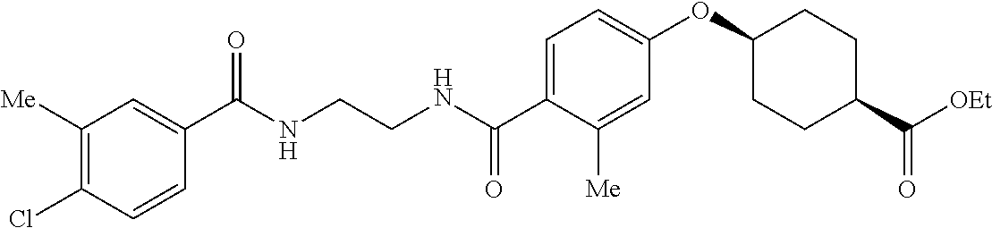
C1([Me])=C(Cl)C=CC(C(NCCNC(C2=CC=C(OC3CCC(C([OEt])=O)CC3)C=C2[Me])=O)=O)=C1
